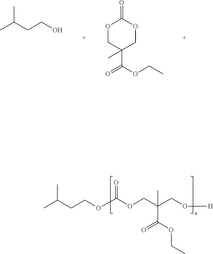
CC(CCO)C.O1CC(C(=O)OCC)(C)COC1=O.C(OCC(CO[H])(C)C(OCC)=O)(=O)OCCC(C)C
